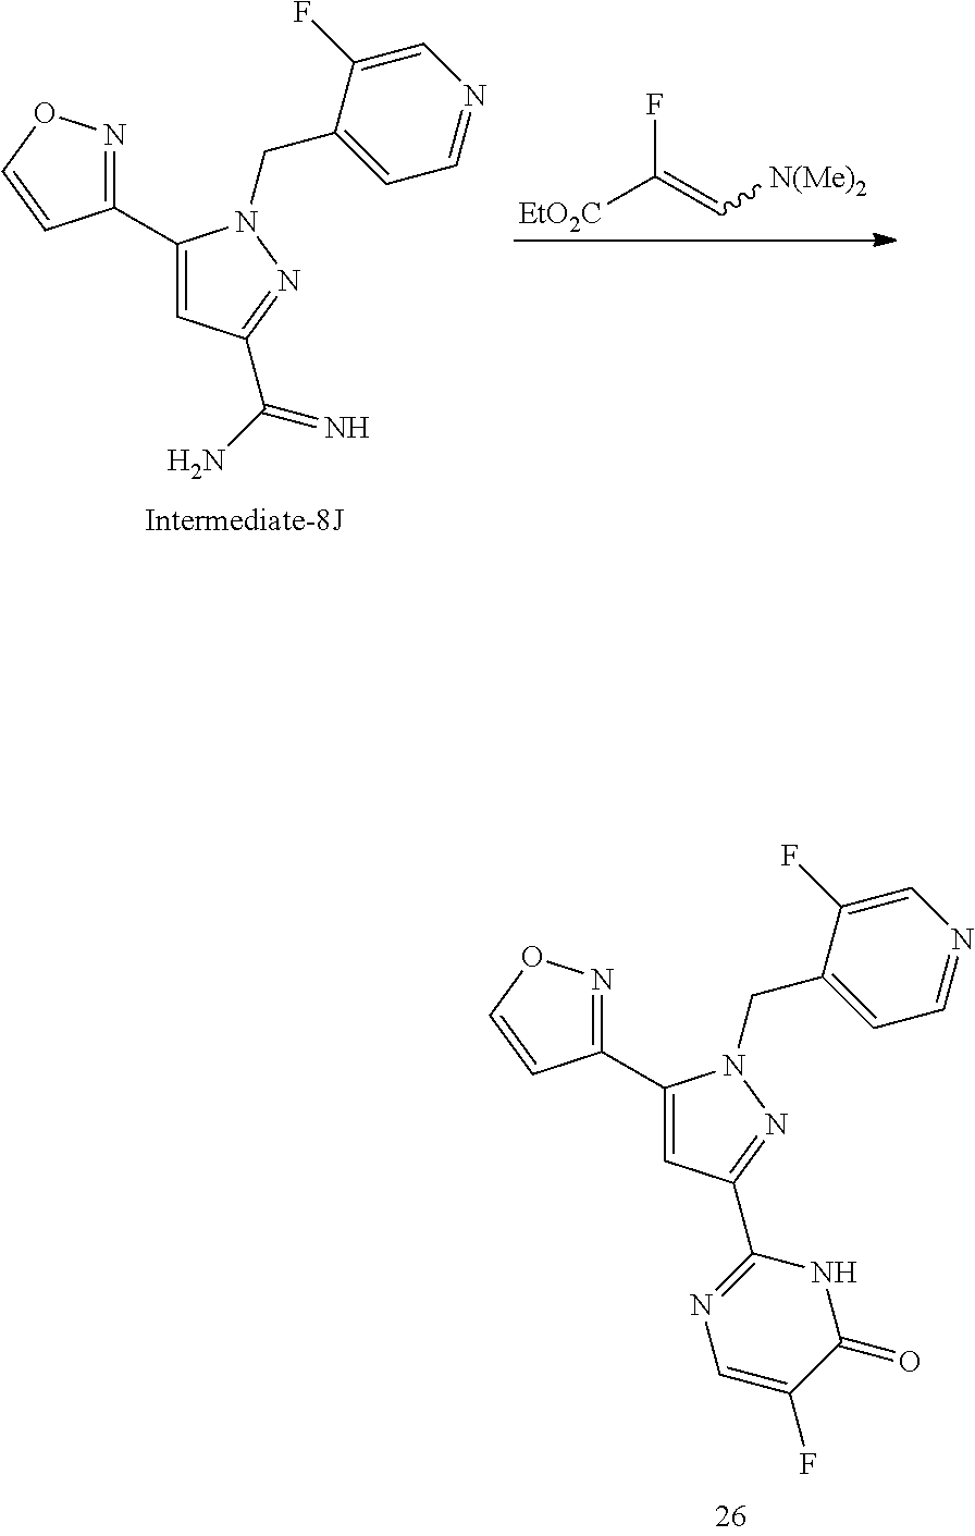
[EtO2C]C(=C[N(Me)2])F.C1(C2=NOC=C2)=CC(C(=N)N)=NN1CC1=CC=NC=C1F.C1(C2=NOC=C2)=CC(C2=NC=C(F)C(=O)N2)=NN1CC1=CC=NC=C1F
